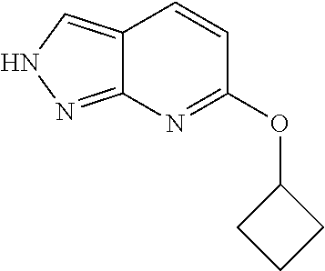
N1N=C2C(=C1)C=CC(OC1CCC1)=N2
